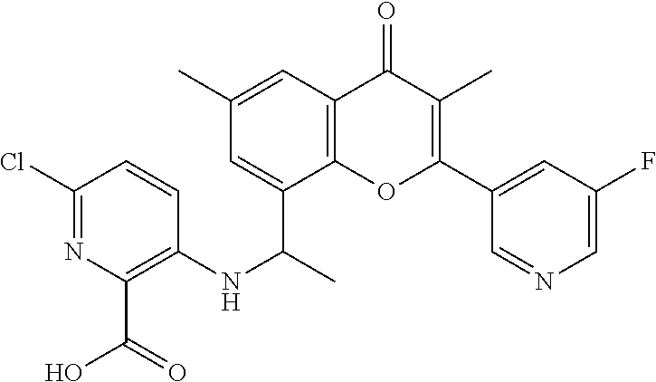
C12=C(C=C(C)C=C1C(C)NC1=C(C(O)=O)N=C(Cl)C=C1)C(=O)C(C)=C(C1=CC(F)=CN=C1)O2
